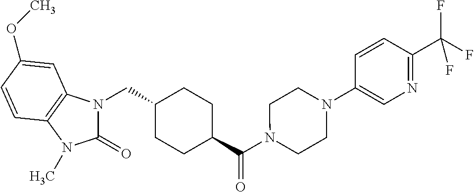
N1(CC2CCC(C(N3CCN(C4=CN=C(C(F)(F)F)C=C4)CC3)=O)CC2)C(=O)N(C)C2=C1C=C(OC)C=C2
